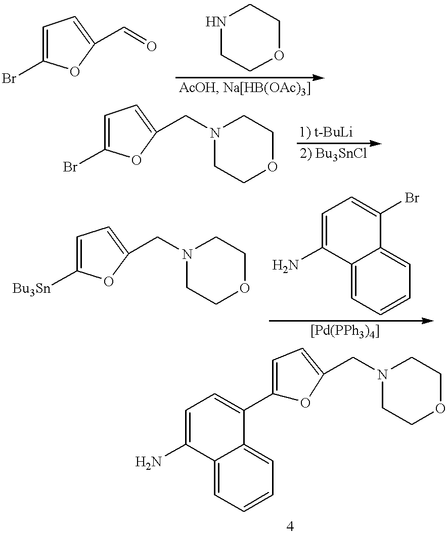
C1=C(Br)OC(C=O)=C1.N1CCOCC1.C1=C(Br)OC(CN2CCOCC2)=C1.C1=C([Bu3Sn])OC(CN2CCOCC2)=C1.C1=C(N)C2=CC=CC=C2C(Br)=C1.C1=C(N)C2=CC=CC=C2C(C2=CC=C(CN3CCOCC3)O2)=C1
